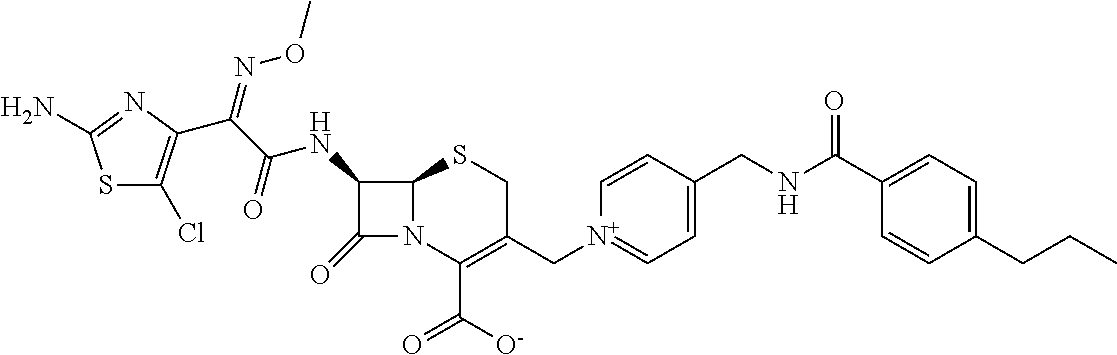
S1C(Cl)=C(C(C(=O)NC2C(=O)N3C2SCC(C[N+]2=CC=C(CNC(C4=CC=C(CCC)C=C4)=O)C=C2)=C3C([O-])=O)=NOC)N=C1N
